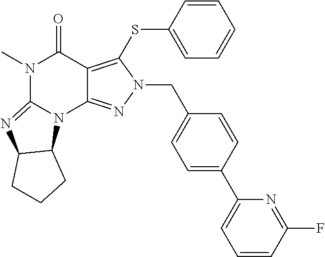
N1(C)C2=NC3C(N2C2=NN(CC4=CC=C(C5=CC=CC(F)=N5)C=C4)C(SC4=CC=CC=C4)=C2C1=O)CCC3
